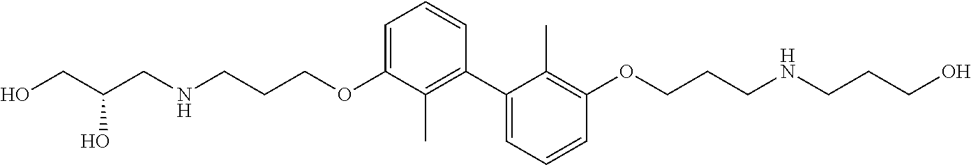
C1=C(OCCCNCC(CO)O)C(C)=C(C2=CC=CC(OCCCNCCCO)=C2C)C=C1
